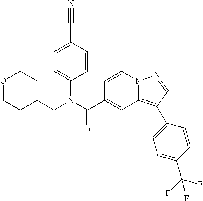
C1=CN2C(=C(C3=CC=C(C(F)(F)F)C=C3)C=N2)C=C1C(N(CC1CCOCC1)C1=CC=C(C#N)C=C1)=O
